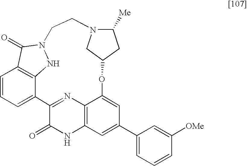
C1=CC=C2C3=C1C(=O)N(N3)CCN1C([Me])CC(OC3=CC(C4=CC=CC([OMe])=C4)=CC4=C3N=C2C(=O)N4)C1
